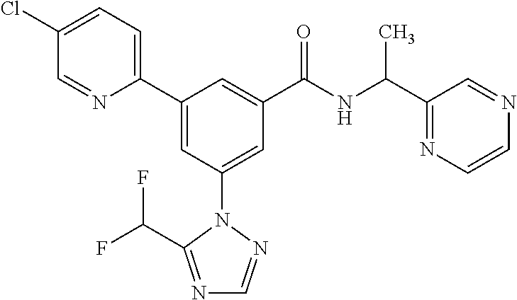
C1(C2=CC(N3N=CN=C3C(F)F)=CC(C(NC(C3=NC=CN=C3)C)=O)=C2)=CC=C(Cl)C=N1
